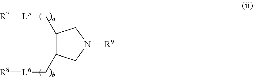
C1N([R9])CC(C[L5][R7])C1C[L6][R8]
